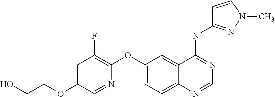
C1(OCCO)=CC(F)=C(OC2=CC=C3C(=C2)C(NC2=NN(C)C=C2)=NC=N3)N=C1
